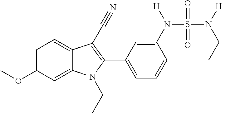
C1=C(OC)C=C2C(=C1)C(C#N)=C(C1=CC=CC(N(S(N(C(C)C)[H])(=O)=O)[H])=C1)N2CC
